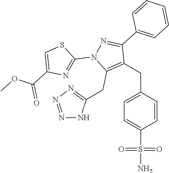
C(C1=CC=C(S(N)(=O)=O)C=C1)C1=C(CC2=NN=NN2)N(C2=NC(C(OC)=O)=CS2)N=C1C1=CC=CC=C1
